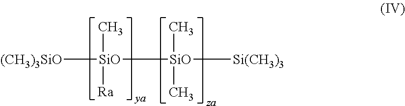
[(CH3)3SiO][SiO]([SiO](C)([Si(CH3)3])C)(C)[Ra]
